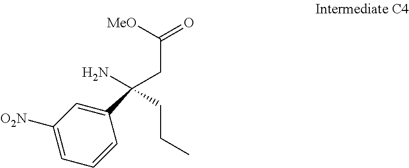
C1([O2N])=CC=CC(C(N)(CC(=O)[MeO])CCC)=C1
